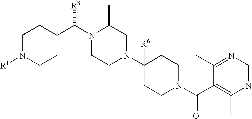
[R1]N1CCC(C(N2CCN(C3([R6])CCN(C(C4=C(C)N=CN=C4C)=O)CC3)CC2C)[R3])CC1
